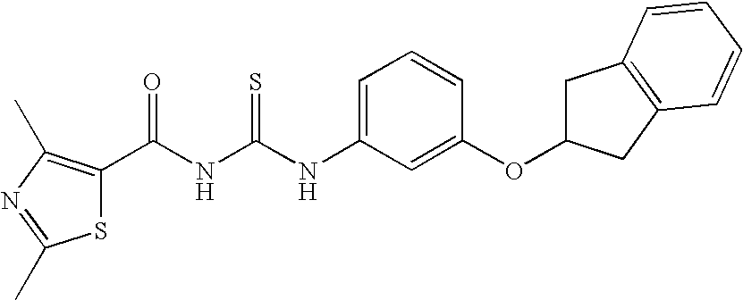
C(NC(NC1=CC=CC(OC2CC3=C(C2)C=CC=C3)=C1)=S)(=O)C1=C(C)N=C(C)S1
